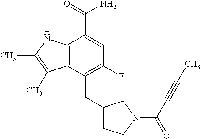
C12=C(NC(C)=C1C)C(C(=O)N)=CC(F)=C2CC1CCN(C(=O)C#CC)C1
